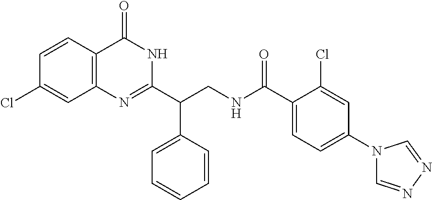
C1(C(CNC(C2=CC=C(N3C=NN=C3)C=C2Cl)=O)C2=CC=CC=C2)=NC2=C(C(=O)N1)C=CC(Cl)=C2
